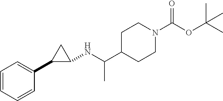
C1=CC=CC(C2C(NC(C3CCN(C(OC(C)(C)C)=O)CC3)C)C2)=C1
